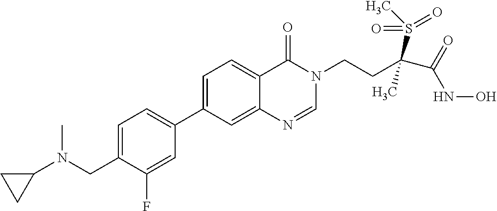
C1=C(CN(C)C2CC2)C(F)=CC(C2=CC=C3C(=C2)N=CN(CCC(C(=O)NO)(S(C)(=O)=O)C)C3=O)=C1
